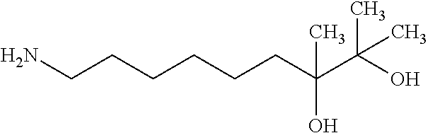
NCCCCCCC(C(C)(C)O)(C)O
